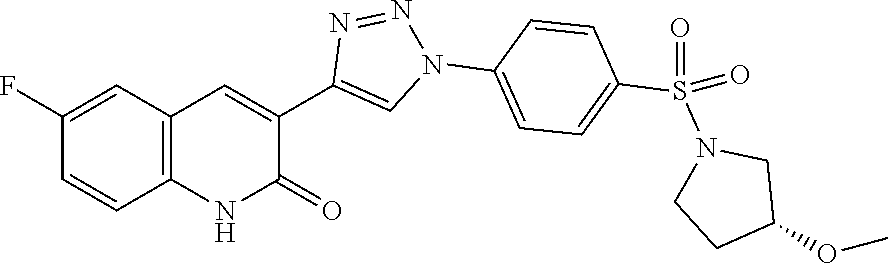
C1=CC2=C(C=C1F)C=C(C1=CN(C3=CC=C(S(N4CCC(OC)C4)(=O)=O)C=C3)N=N1)C(=O)N2
